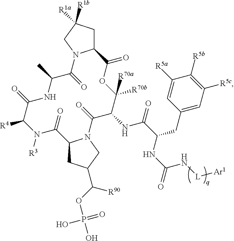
C12CC([R1a])([R1b])CN1C(=O)C(C)NC(=O)C([R4])N([R3])C(=O)C1CC(C(OP(O)(=O)O)[R90])CN1C(=O)C(NC(C(CC1=CC([R5c])=C([R5b])C([R5a])=C1)NC(=O)N[L][Ar1])=O)C([R70b])([R70a])OC2=O
